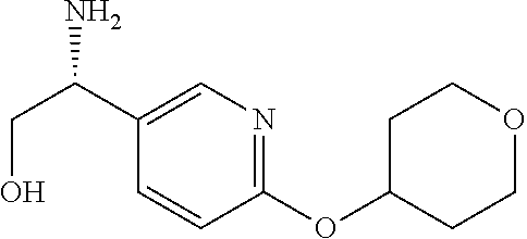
C1(OC2CCOCC2)=NC=C(C(CO)N)C=C1
